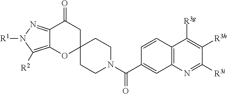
C12=C([R2])N([R1])N=C1C(=O)CC1(O2)CCN(C(C2=CC3=C(C=C2)C([R3g])=C([R3h])C([R3i])=N3)=O)CC1
